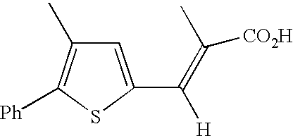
C1=C(C(=C(C)[CO2H])[H])SC([Ph])=C1C
